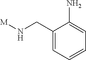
C1(CN[M])=CC=CC=C1N
